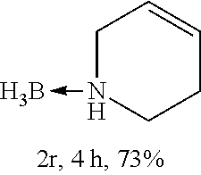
C1N(->B)CCC=C1
